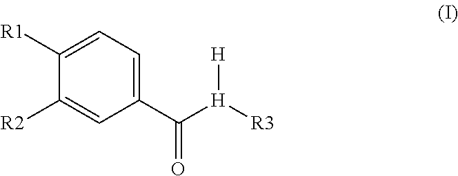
C1(C([H]([R3])[H])=O)=CC=C([R1])C([R2])=C1
